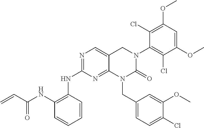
C1(NC2=C(NC(C=C)=O)C=CC=C2)=NC=C2C(=N1)N(CC1=CC=C(Cl)C(OC)=C1)C(=O)N(C1=C(Cl)C(OC)=CC(OC)=C1Cl)C2
